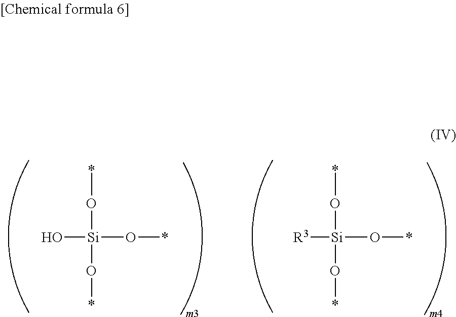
*O[Si](O*)(O)O*.*O[Si](O*)([R3])O*
